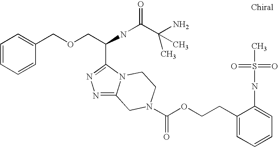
C1=CC=CC(COCC(NC(C(N)(C)C)=O)C2=NN=C3N2CCN(C(OCCC2=CC=CC=C2NS(C)(=O)=O)=O)C3)=C1
